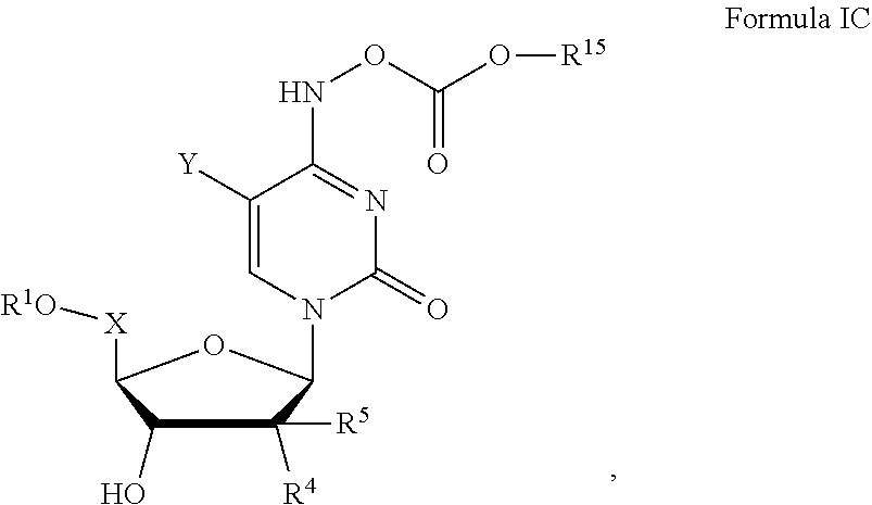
C1(O)C([R4])([R5])C(N2C=C([Y])C(NOC(O[R15])=O)=NC2=O)OC1[X][R1O]
